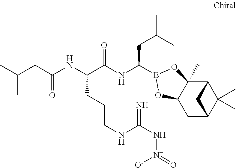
C12C3(C)C(CC(C1(C)C)C2)OB(C(NC(C(NC(CC(C)C)=O)CCCNC(N[N+]([O-])=O)=N)=O)CC(C)C)O3
